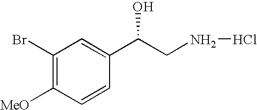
C1(Br)=C([MeO])C=CC(C(CNCl)O)=C1
